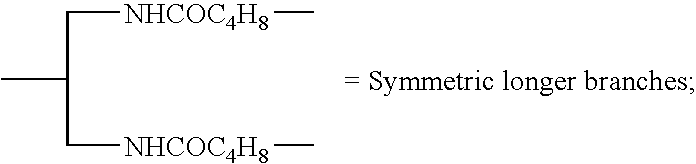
CC(C[NHCOC4H8]C)C[NHCOC4H8]C
